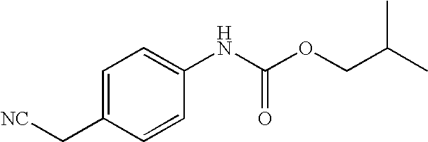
C1=C(C[NC])C=CC(NC(OCC(C)C)=O)=C1
